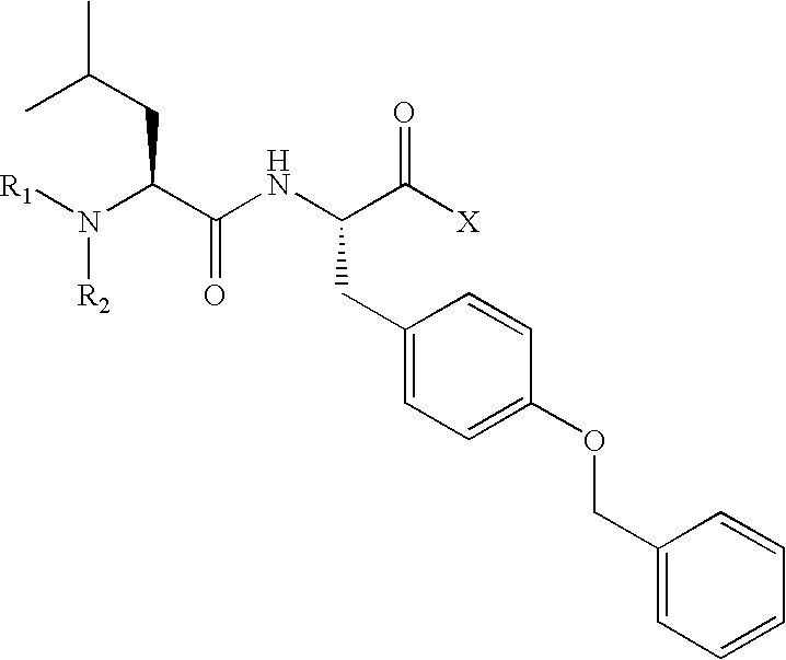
[R1]N(C(C(NC(C([X])=O)CC1=CC=C(OCC2=CC=CC=C2)C=C1)=O)CC(C)C)[R2]
